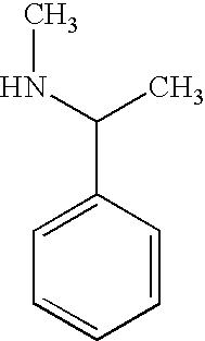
C1=C(C(NC)C)C=CC=C1
